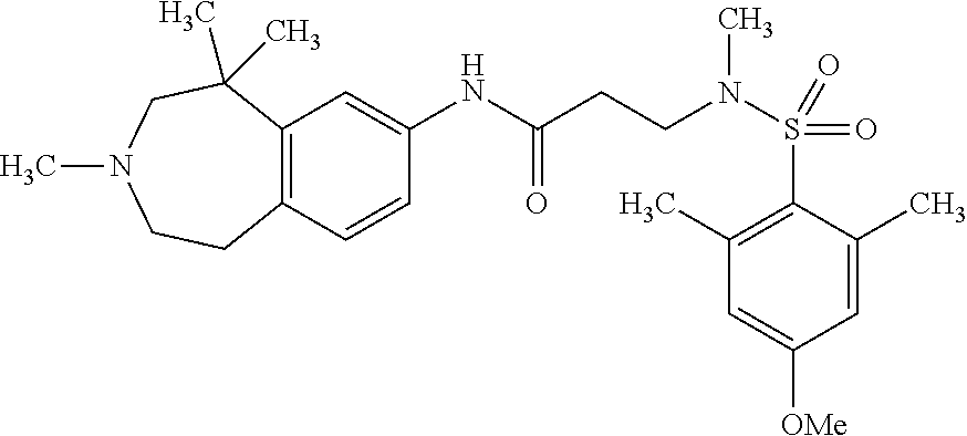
C1(NC(=O)CCN(S(C2=C(C)C=C([OMe])C=C2C)(=O)=O)C)=CC2=C(C=C1)CCN(C)CC2(C)C
